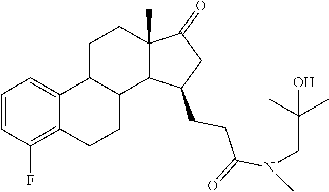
C(CN(C(CCC1CC(=O)C2(C)CCC3C4=CC=CC(F)=C4CCC3C21)=O)C)(C)(O)C
